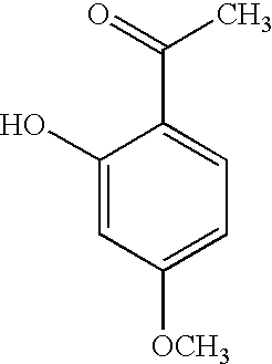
C1(O)=CC([OCH3])=CC=C1C(=O)C
